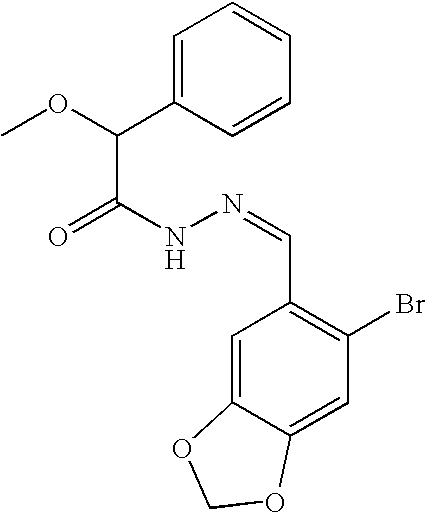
C(C(NN=CC1=C(Br)C=C2C(=C1)OCO2)=O)(OC)C1=CC=CC=C1
